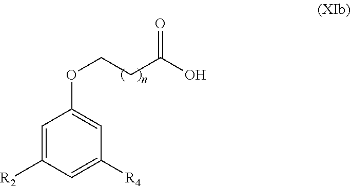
C1=C([R2])C=C([R4])C=C1OCCC(O)=O
